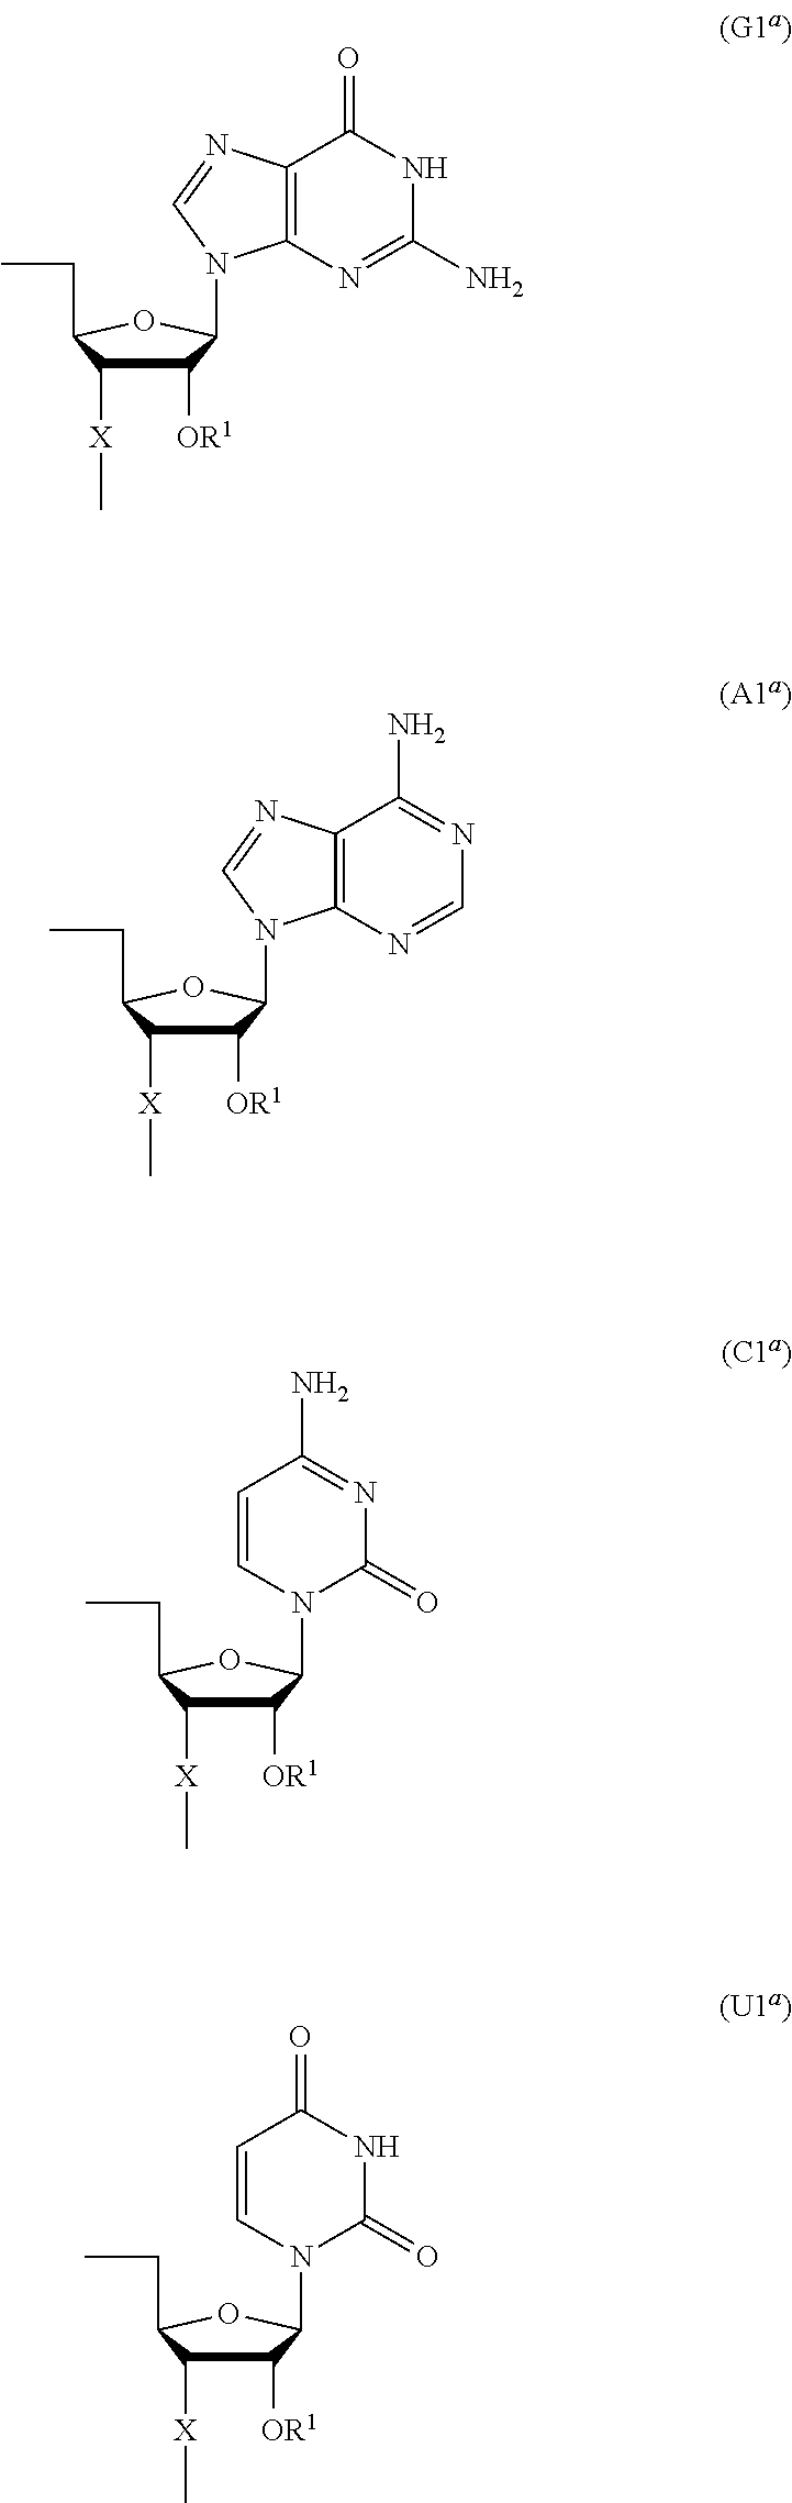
C1([OR1])C([X]C)C(CC)OC1N1C2=C(C(=O)NC(N)=N2)N=C1.C1([OR1])C([X]C)C(CC)OC1N1C2=C(C(N)=NC=N2)N=C1.C1([OR1])C([X]C)C(CC)OC1N1C(=O)N=C(N)C=C1.C1([OR1])C([X]C)C(CC)OC1N1C(=O)NC(=O)C=C1
